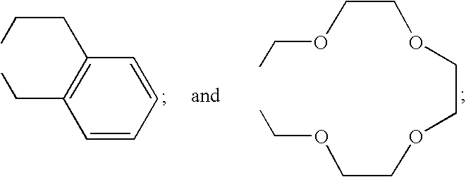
O(CCOCCOCCOCC)CC.C1=CC=CC(CCC)=C1CC
